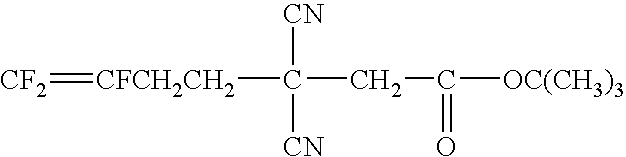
[CFCH2CH2](C([CN])([CN])CC(=O)[OC(CH3)3])=[CF2]
